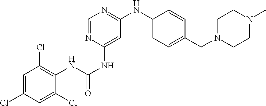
C1=C(Cl)C=C(Cl)C(NC(NC2=CC(NC3=CC=C(CN4CCN(C)CC4)C=C3)=NC=N2)=O)=C1Cl
